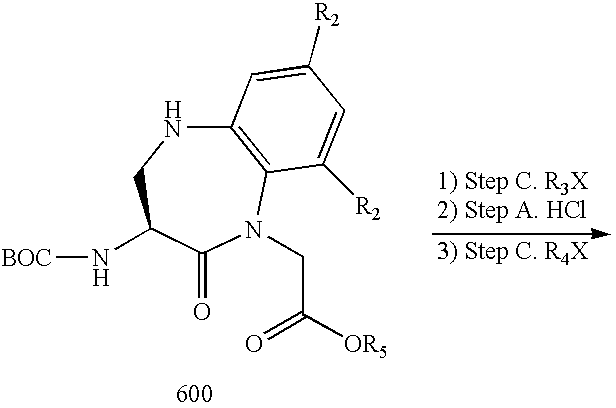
N([BOC])C1CNC2=C(N(CC([OR5])=O)C1=O)C([R2])=CC([R2])=C2
